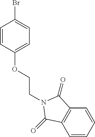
C1=CC(OCCN2C(=O)C3=C(C=CC=C3)C2=O)=CC=C1Br
